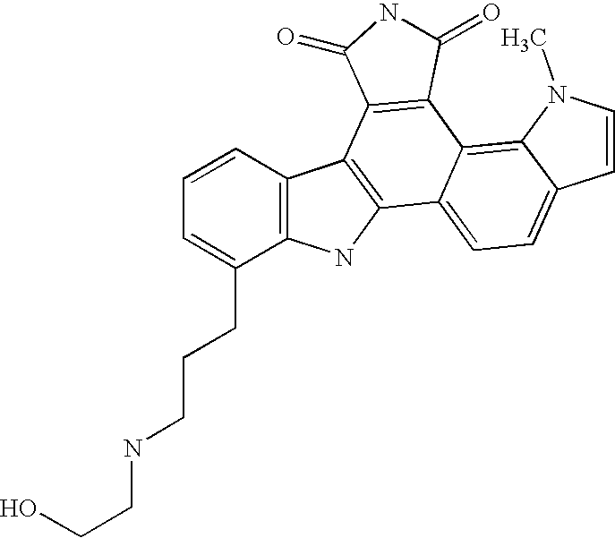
C12=C(C=CC=C1CCCNCCO)C1=C(N2)C2=CC=C3C(=C2C2=C1C(=O)NC2=O)N(C)C=C3
